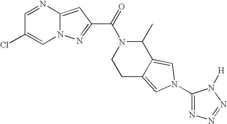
C1=NC2=CC(C(=O)N3C(C)C4=CN(C5=NN=NN5[H])C=C4CC3)=NN2C=C1Cl
